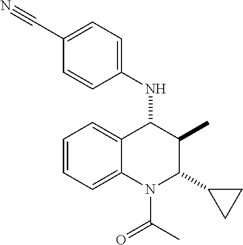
C1=CC=C2C(=C1)C(NC1=CC=C(C#N)C=C1)C(C)C(C1CC1)N2C(=O)C
